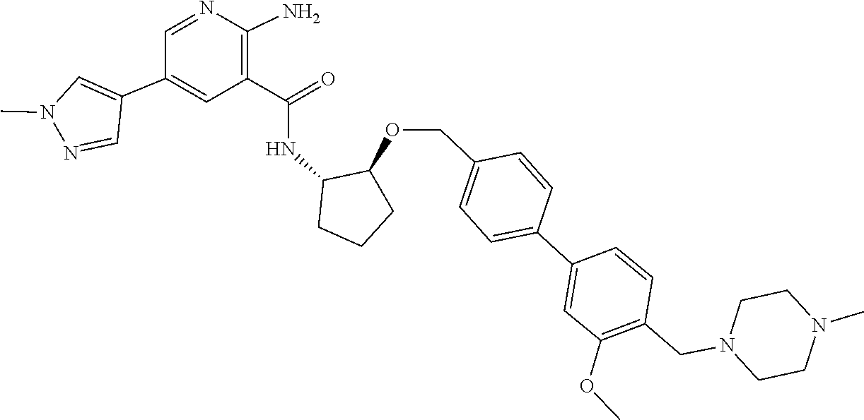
C1CN(CC2=C(OC)C=C(C3=CC=C(COC4C(NC(C5=C(N)N=CC(C6=CN(C)N=C6)=C5)=O)CCC4)C=C3)C=C2)CCN1C
